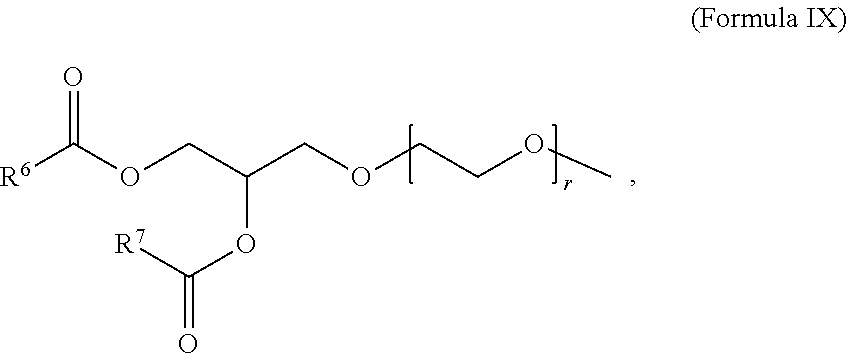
O=C(OCC(COCCOC)OC(=O)[R7])[R6]
